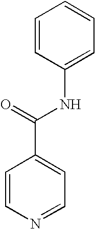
C1=CN=CC=C1C(=O)NC1=CC=CC=C1
